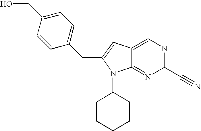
OCC1=CC=C(CC2=CC3=CN=C(C#N)N=C3N2C2CCCCC2)C=C1
